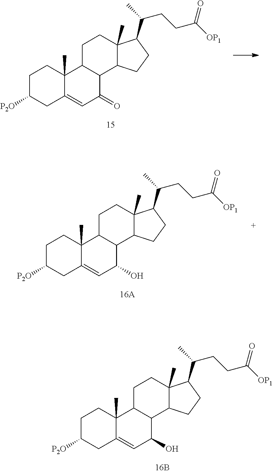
C1C([P2O])CC2=CC(=O)C3C(C2(C)C1)CCC1(C)C3CCC1C(CCC([OP1])=O)C.C1C([P2O])CC2=CC(O)C3C(C2(C)C1)CCC1(C)C3CCC1C(CCC([OP1])=O)C.C1C([P2O])CC2=CC(O)C3C(C2(C)C1)CCC1(C)C3CCC1C(CCC([OP1])=O)C
